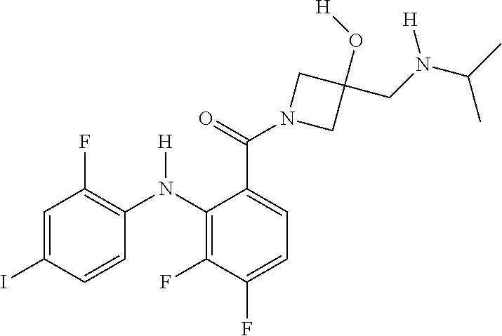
C1=C(C(N2CC(CN(C(C)C)[H])(O[H])C2)=O)C(N(C2=C(F)C=C(I)C=C2)[H])=C(F)C(F)=C1
